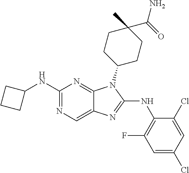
C1(NC2CCC2)=NC=C2C(=N1)N(C1CCC(C)(C(=O)N)CC1)C(NC1=C(F)C=C(Cl)C=C1Cl)=N2
